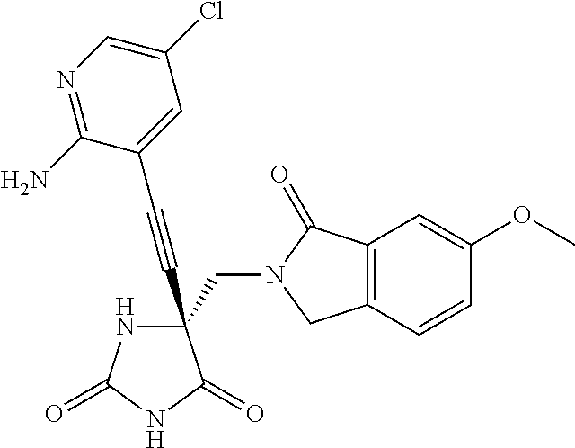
C1(C#CC2=CC(Cl)=CN=C2N)(CN2C(=O)C3=C(C2)C=CC(OC)=C3)NC(=O)NC1=O
